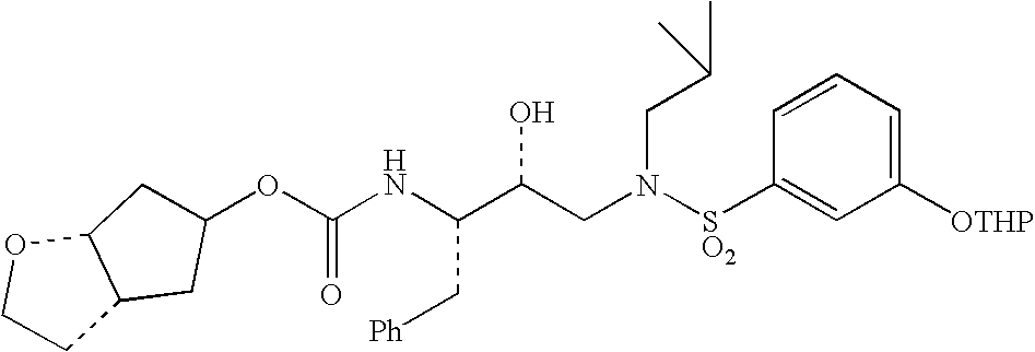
O(C(NC(C(CN([SO2]C1=CC([OTHP])=CC=C1)CC(C)C)O)C[Ph])=O)C1CC2C(OCC2)C1
